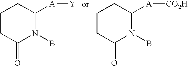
BN1C([A][CO2H])CCCC1=O.BN1C([A][Y])CCCC1=O
